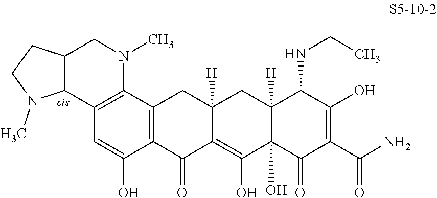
C12([H])C(O)(C(=O)C(C(N)=O)=C(O)C1NCC)C(O)=C1C([H])(C2)CC2=C(C1=O)C(O)=CC1=C2N(C)CC2C1N(C)CC2
